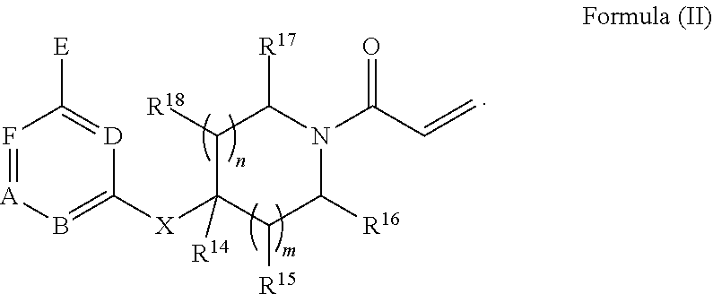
F1=[A]B=C([X]C2([R14])C([R15])C([R16])N(C(C=C)=O)C([R17])C2[R18])[D]=C1[E]
